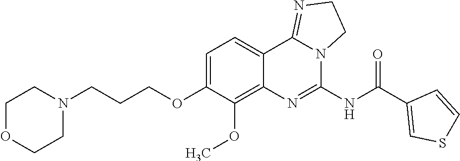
C(COC1=CC=C2C(=C1OC)N=C(NC(C1=CSC=C1)=O)N1C2=NCC1)CN1CCOCC1
